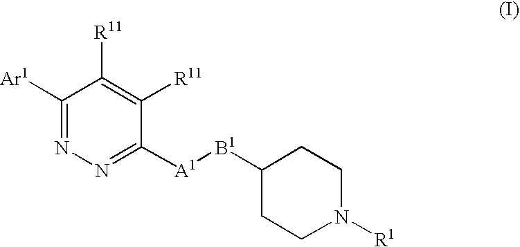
C1([Ar1])=NN=C([A1][B1]C2CCN([R1])CC2)C([R11])=C1[R11]
